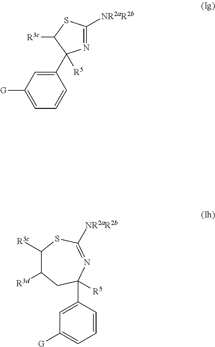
N1=C([NR2aR2b])SC([R3c])C1(C1=CC([G])=CC=C1)[R5].C1([R3c])C([R3d])CC([R5])(C2=CC([G])=CC=C2)N=C([NR2aR2b])S1
